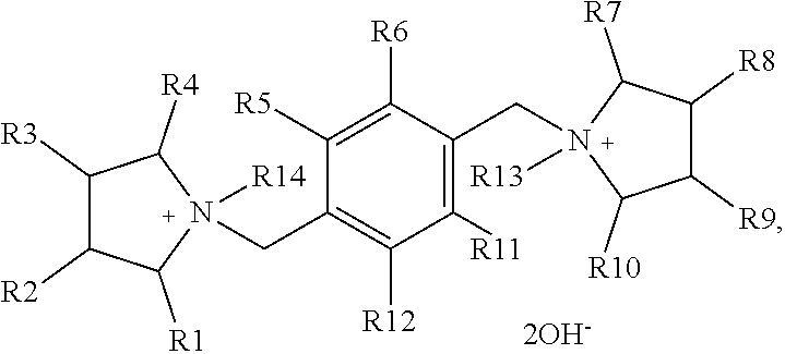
C1([R3])C([R2])C([R1])N([R14])(CC2=C([R12])C([R11])=C(CN3([R13])C([R10])C([R9])C([R8])C3[R7])C([R6])=C2[R5])C1[R4]
